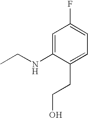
C1=C(NCC)C(CCO)=CC=C1F
